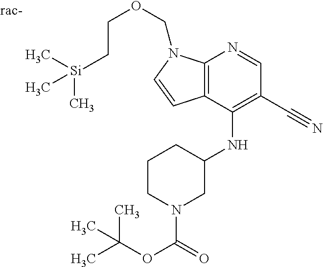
C12=C(C(NC3CN(C(=O)OC(C)(C)C)CCC3)=C(C#N)C=N1)C=CN2COCC[Si](C)(C)C
